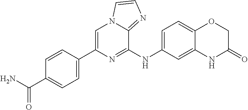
C1=C(C2=CN3C(=NC=C3)C(NC3=CC=C4C(=C3)NC(=O)CO4)=N2)C=CC(C(=O)N)=C1
